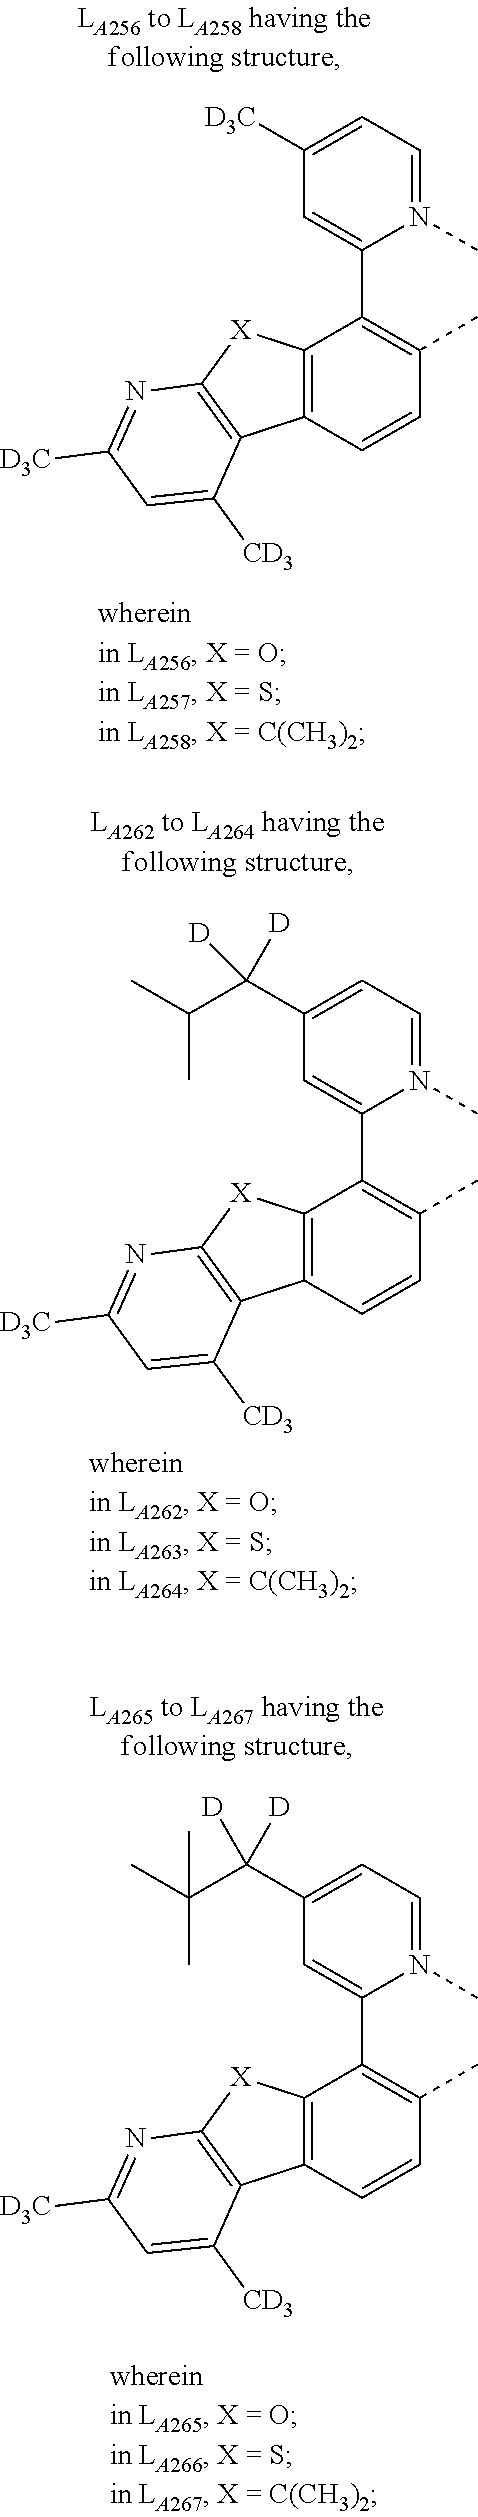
C1([D3C])=CC=N(C)C(C2=C(C)C=CC3=C2[X]C2=C3C([CD3])=CC([D3C])=N2)=C1.C1(C(C(C)C)([D])[D])=CC=N(C)C(C2=C(C)C=CC3=C2[X]C2=C3C([CD3])=CC([D3C])=N2)=C1.C1(C(C(C)(C)C)([D])[D])=CC=N(C)C(C2=C(C)C=CC3=C2[X]C2=C3C([CD3])=CC([D3C])=N2)=C1
